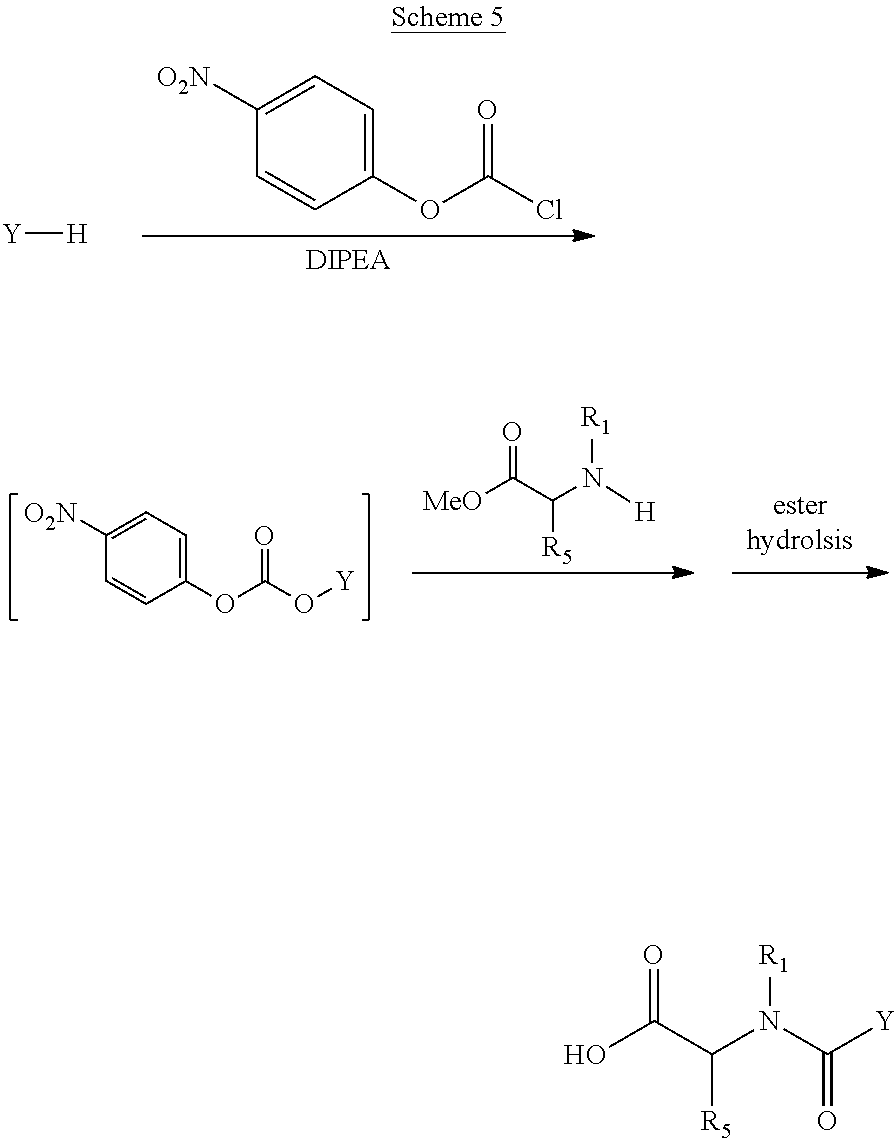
[Y][H].C1=C([O2N])C=CC(OC(Cl)=O)=C1.C(N(C([Y])=O)[R1])(C(=O)O)[R5].[MeO]C(C(N([H])[R1])[R5])=O.C1=C([O2N])C=CC(OC(O[Y])=O)=C1
